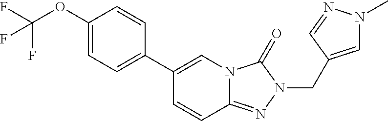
C(OC1=CC=C(C2=CN3C(=NN(CC4=CN(C)N=C4)C3=O)C=C2)C=C1)(F)(F)F
